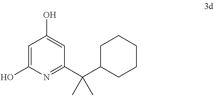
C1=C(O)N=C(C(C2CCCCC2)(C)C)C=C1O
